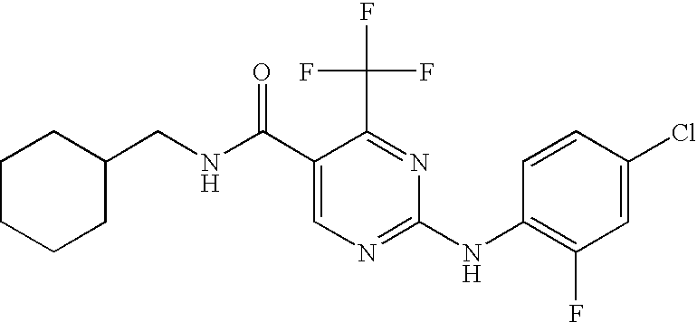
C1(CNC(C2=CN=C(NC3=C(F)C=C(Cl)C=C3)N=C2C(F)(F)F)=O)CCCCC1
